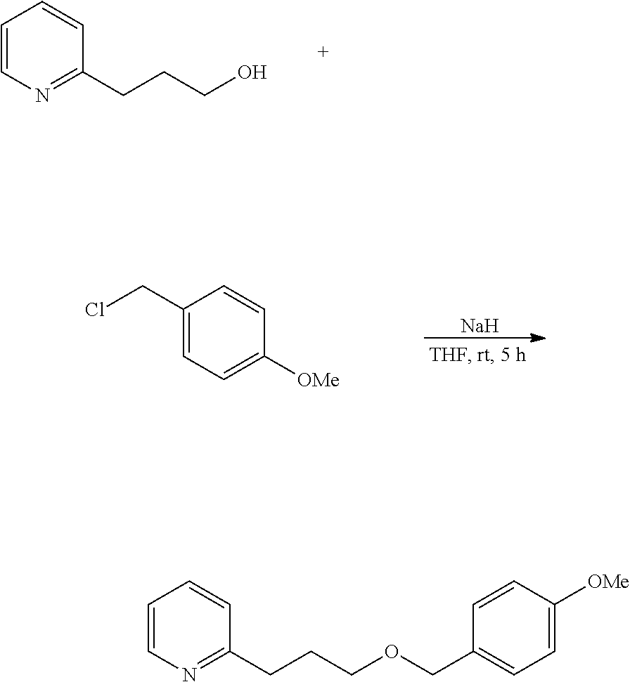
C1=CN=C(CCCO)C=C1.[Na].C1(CCl)=CC=C([OMe])C=C1.C1=CN=C(CCCOCC2=CC=C([OMe])C=C2)C=C1
